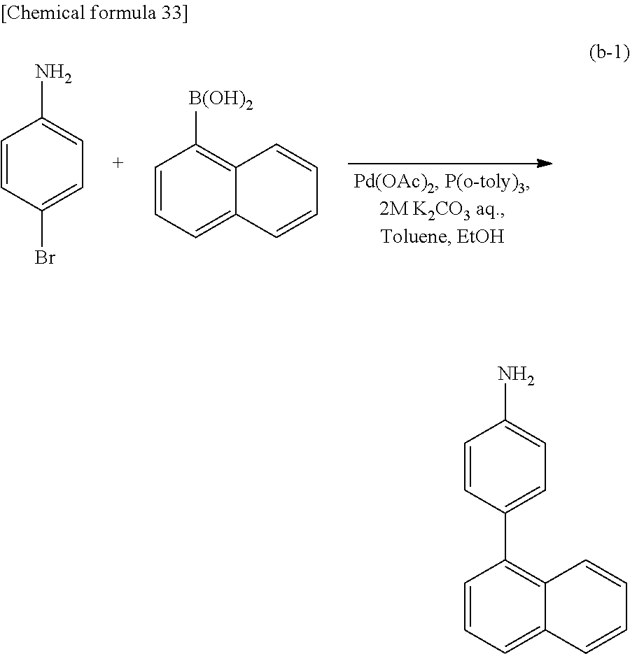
C1=CC=C2C(=C1C1=CC=C(N)C=C1)C=CC=C2.C1=CC(Br)=CC=C1N.C1=CC=C2C(=C1[B(OH)2])C=CC=C2
